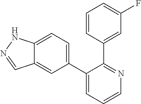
C12=CC=C(C3=CC=CN=C3C3=CC(F)=CC=C3)C=C1C=NN2
